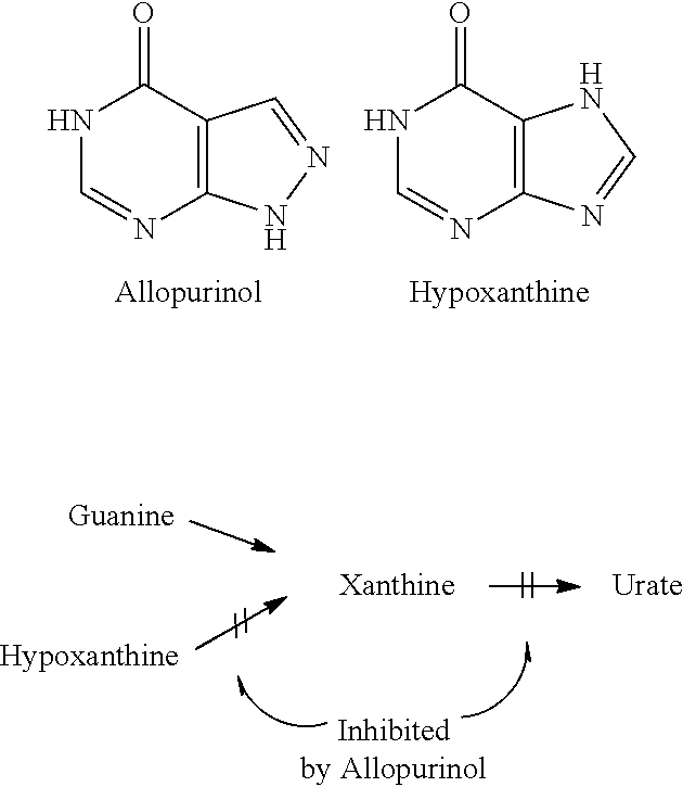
N1C=NC2=C(C1=O)C=NN2.N1C=NC2=C(C1=O)NC=N2
